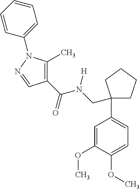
C1=CC=CC=C1N1C(C)=C(C(=O)N(CC2(C3=CC=C(OC)C(OC)=C3)CCCC2)[H])C=N1
